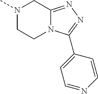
N1(C)CCN2C(=NN=C2C2=CC=NC=C2)C1
